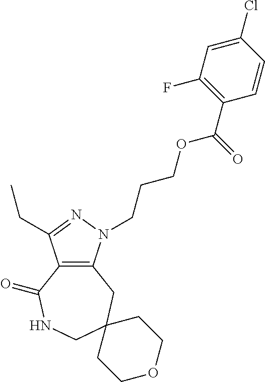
C12=C(N(CCCOC(C3=C(F)C=C(Cl)C=C3)=O)N=C1CC)CC1(CNC2=O)CCOCC1
